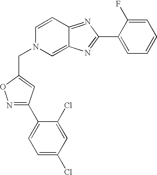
N1=C(C2=CC=C(Cl)C=C2Cl)C=C(CN2C=C3C(=NC(C4=CC=CC=C4F)=N3)C=C2)O1
